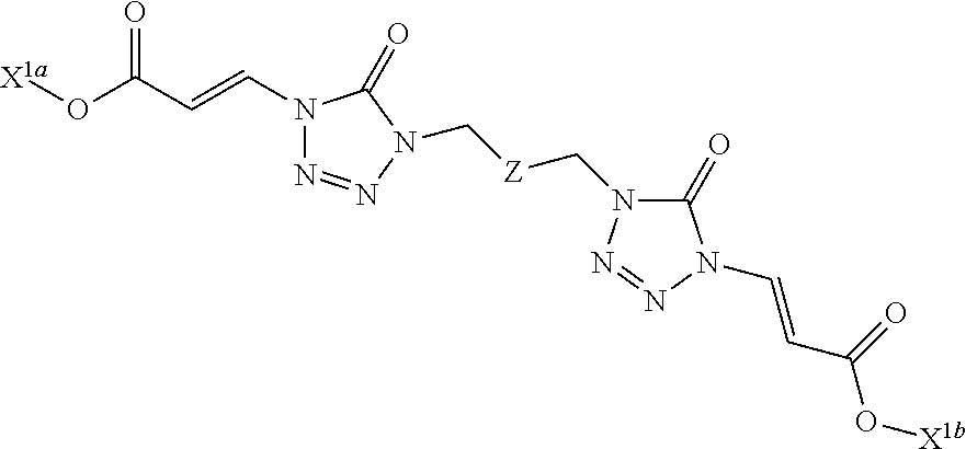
N1(C=CC(=O)O[X1a])N=NN(C[Z]CN2C(=O)N(C=CC(O[X1b])=O)N=N2)C1=O
